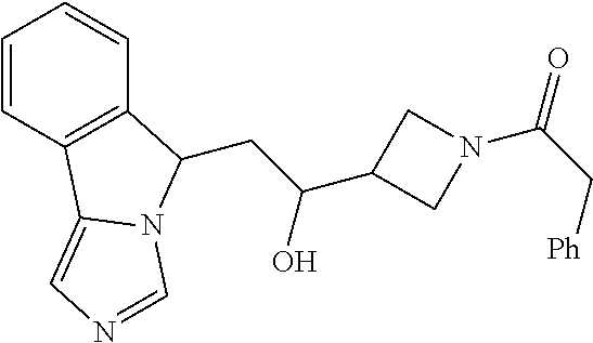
C1=CC2=C(C=C1)C(CC(C1CN(C(C[Ph])=O)C1)O)N1C2=CN=C1
